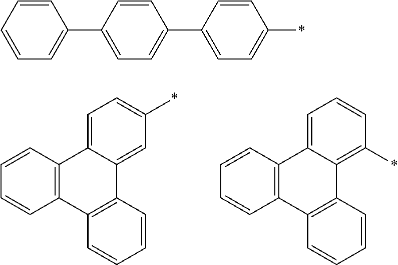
C12=C(C=CC=C1)C1=CC=C(*)C=C1C1=C2C=CC=C1.C12=C(C=CC=C1)C1=CC=CC(*)=C1C1=C2C=CC=C1.C1=CC=CC=C1C1=CC=C(C2=CC=C(*)C=C2)C=C1
